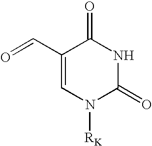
C1(C=O)=CN([RK])C(=O)NC1=O
